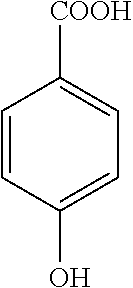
C1=CC(O)=CC=C1[COOH]
